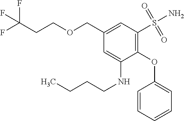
C1(COCCC(F)(F)F)=CC(S(=O)(=O)N)=C(OC2=CC=CC=C2)C(NCCCC)=C1
